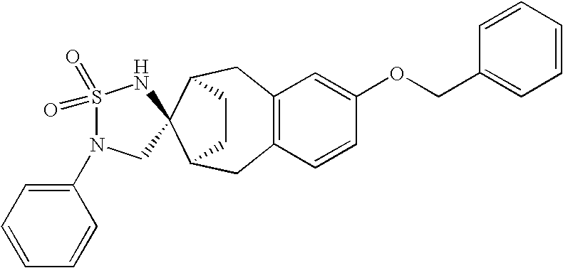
C12=C(CC3C4(C(C1)CC3)CN(C1=CC=CC=C1)S(=O)(=O)N4)C=C(OCC1=CC=CC=C1)C=C2
